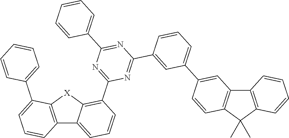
C12=C([X]C3=C(C4=NC(C5=CC=CC=C5)=NC(C5=CC(C6=CC7=C(C=C6)C(C)(C)C6=C7C=CC=C6)=CC=C5)=N4)C=CC=C13)C(C1=CC=CC=C1)=CC=C2
